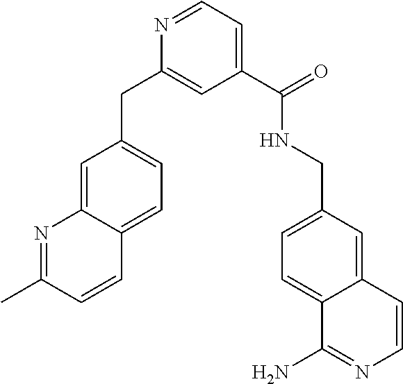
C1(C(=O)NCC2=CC=C3C(=C2)C=CN=C3N)=CC=NC(CC2=CC=C3C(=C2)N=C(C)C=C3)=C1
